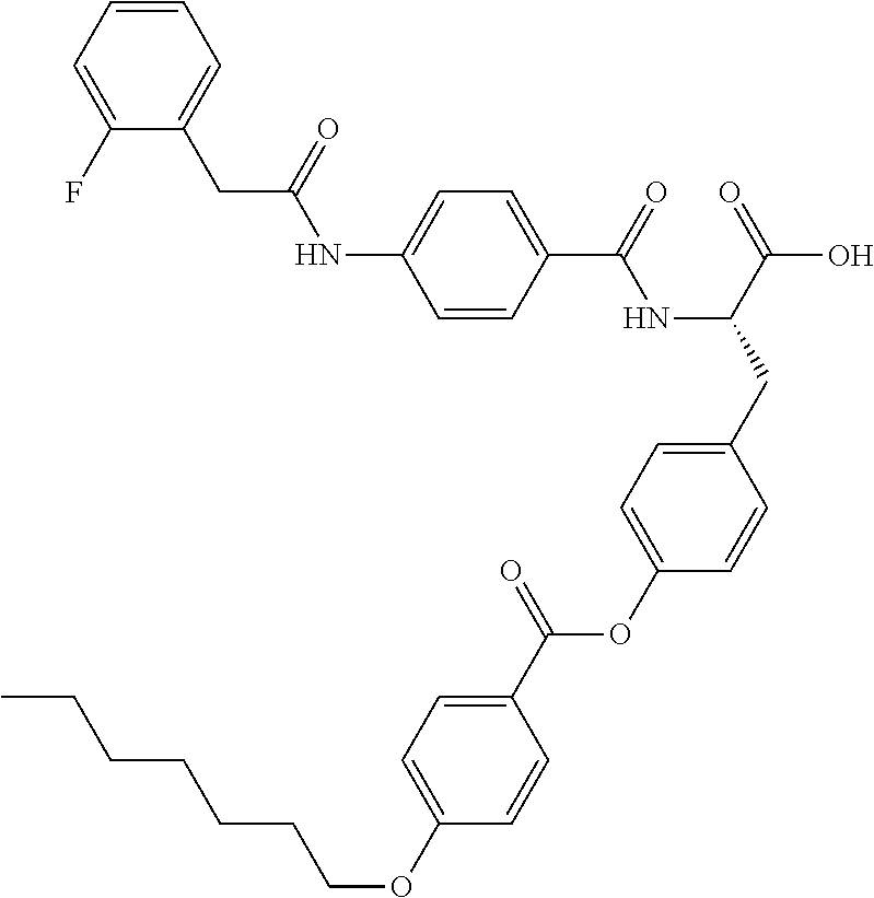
C1=CC(C(=O)NC(CC2=CC=C(OC(C3=CC=C(OCCCCCCC)C=C3)=O)C=C2)C(=O)O)=CC=C1NC(CC1=CC=CC=C1F)=O
